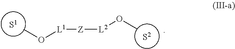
CO[L1][Z][L2]OC
